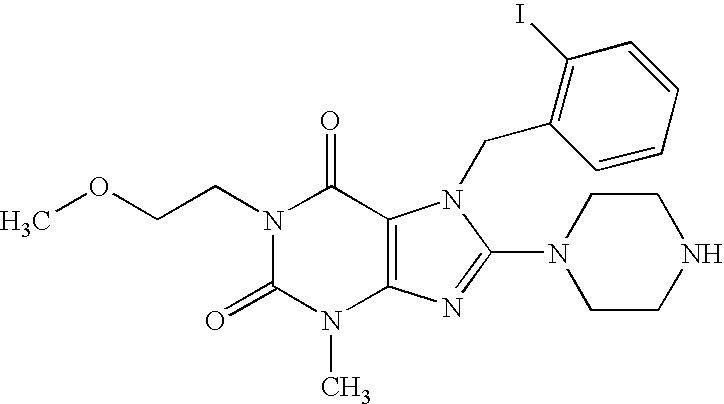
C(N1C(=O)N(C)C2=C(C1=O)N(CC1=C(I)C=CC=C1)C(N1CCNCC1)=N2)COC
